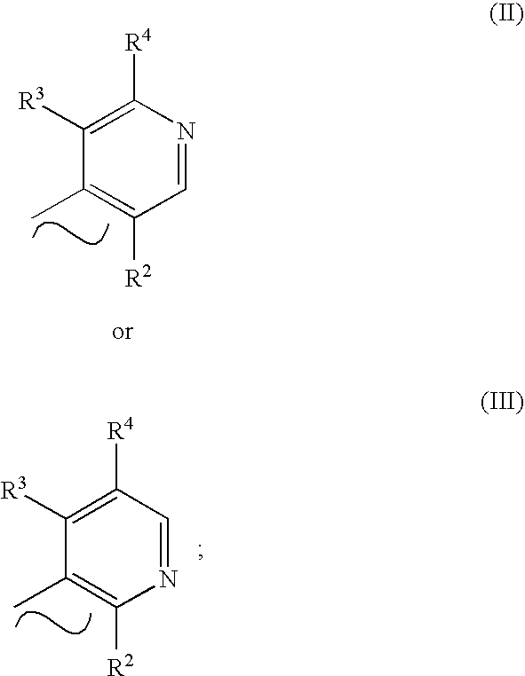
C1=NC([R4])=C([R3])C(C)=C1[R2].N1=CC([R4])=C([R3])C(C)=C1[R2]
